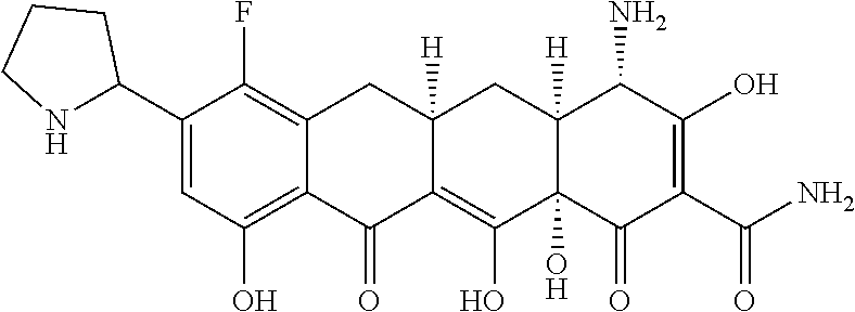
C1(C2NCCC2)=CC(O)=C2C(=C1F)CC1([H])CC3([H])C(N)C(O)=C(C(=O)N)C(=O)C3(O)C(O)=C1C2=O
